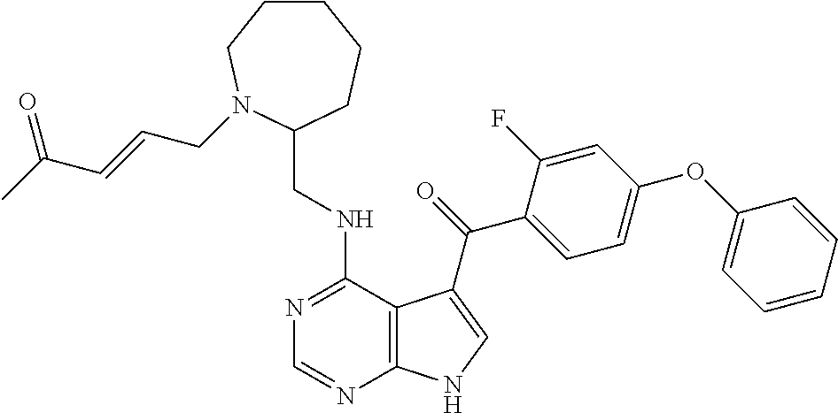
C1=CC=CC(OC2=CC=C(C(=O)C3=CNC4=C3C(NCC3CCCCCN3CC=CC(C)=O)=NC=N4)C(F)=C2)=C1
